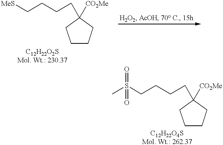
C1CCC([CO2Me])(CCCCS(=O)(=O)C)C1.C1CCC([CO2Me])(CCCC[MeS])C1
